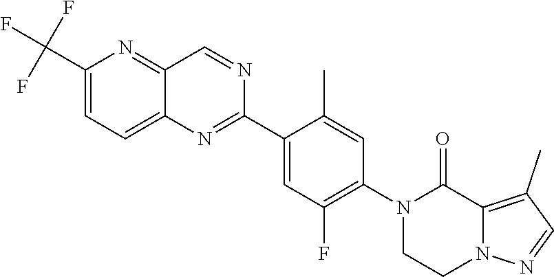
C1(C2=CC(F)=C(N3C(=O)C4=C(C)C=NN4CC3)C=C2C)=NC2=CC=C(C(F)(F)F)N=C2C=N1
